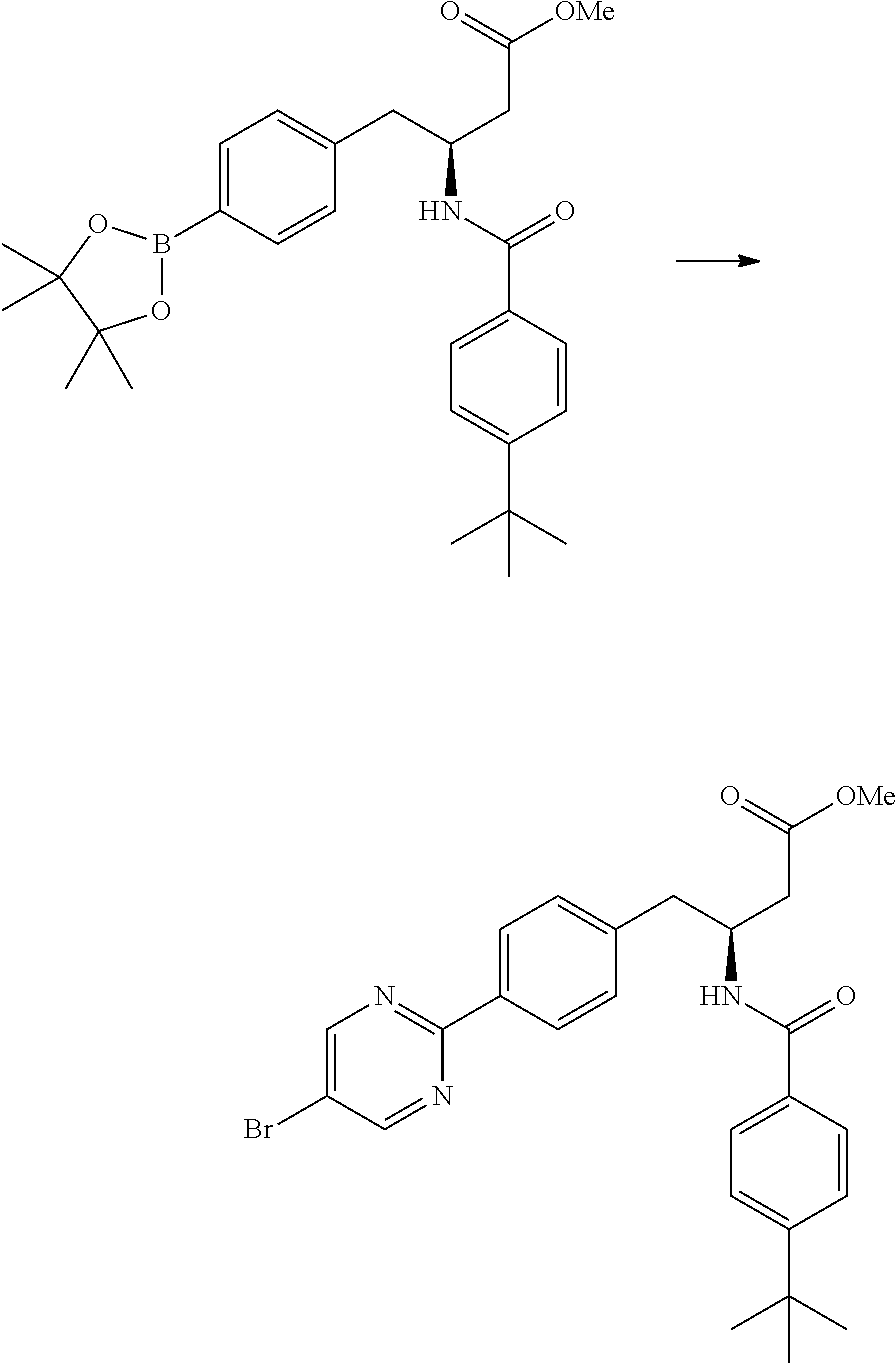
C1=C(B2OC(C)(C)C(C)(C)O2)C=CC(CC(CC([OMe])=O)NC(C2=CC=C(C(C)(C)C)C=C2)=O)=C1.C1=C(C2=NC=C(Br)C=N2)C=CC(CC(CC([OMe])=O)NC(C2=CC=C(C(C)(C)C)C=C2)=O)=C1
